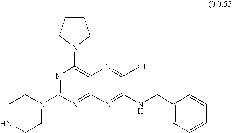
N1=C(N2CCNCC2)N=C2C(=C1N1CCCC1)N=C(Cl)C(NCC1=CC=CC=C1)=N2
